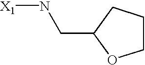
C1CCC(CN[X1])O1
